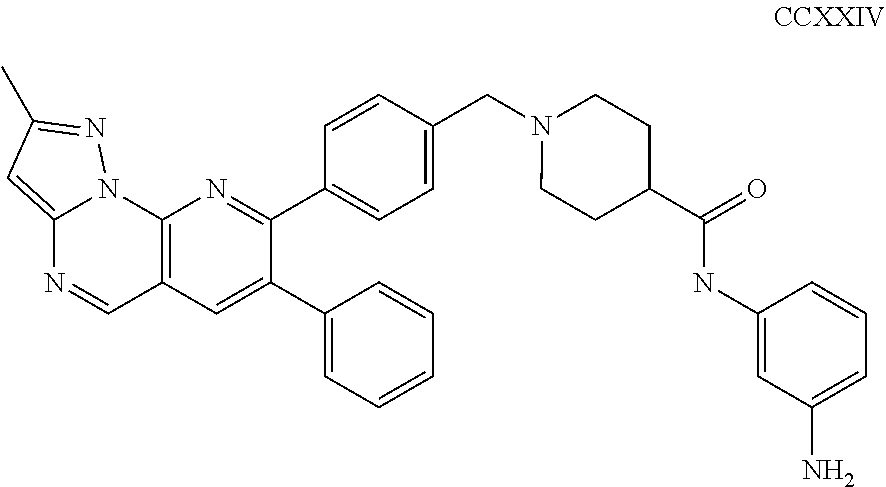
C12=C(C=C(C3=CC=CC=C3)C(C3=CC=C(CN4CCC(C(=O)NC5=CC(N)=CC=C5)CC4)C=C3)=N1)C=NC1=CC(C)=NN21
